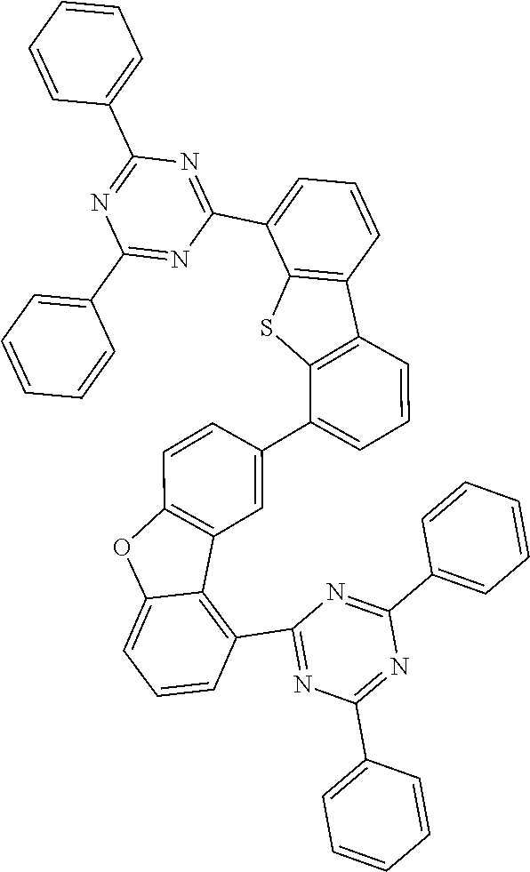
C12=C(C(C3=CC4=C(C=C3)OC3=CC=CC(C5=NC(C6=CC=CC=C6)=NC(C6=CC=CC=C6)=N5)=C43)=CC=C1)SC1=C2C=CC=C1C1=NC(C2=CC=CC=C2)=NC(C2=CC=CC=C2)=N1
